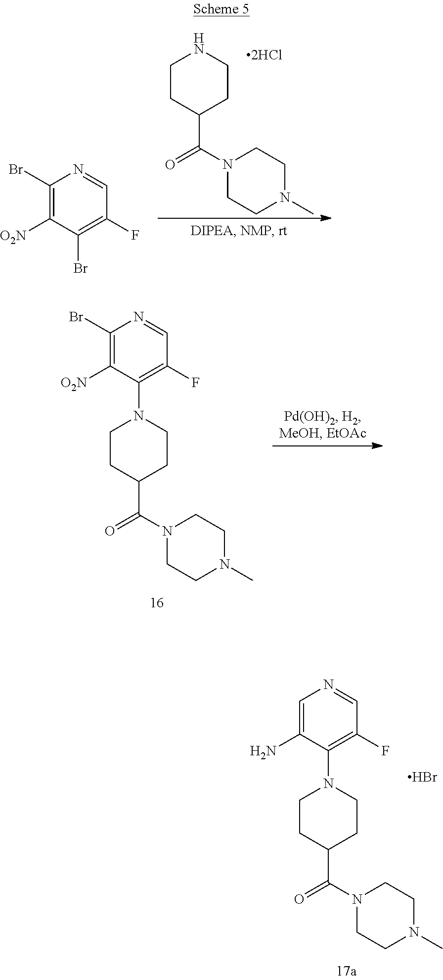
O=C(N1CCN(C)CC1)C1CCNCC1.C1(Br)=C([O2N])C(Br)=C(F)C=N1.C1(Br)=C([O2N])C(N2CCC(C(=O)N3CCN(C)CC3)CC2)=C(F)C=N1.C1=C(N)C(N2CCC(C(=O)N3CCN(C)CC3)CC2)=C(F)C=N1.Br
